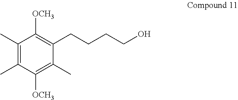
C1(C)=C(C)C([OCH3])=C(C)C(CCCCO)=C1[OCH3]
